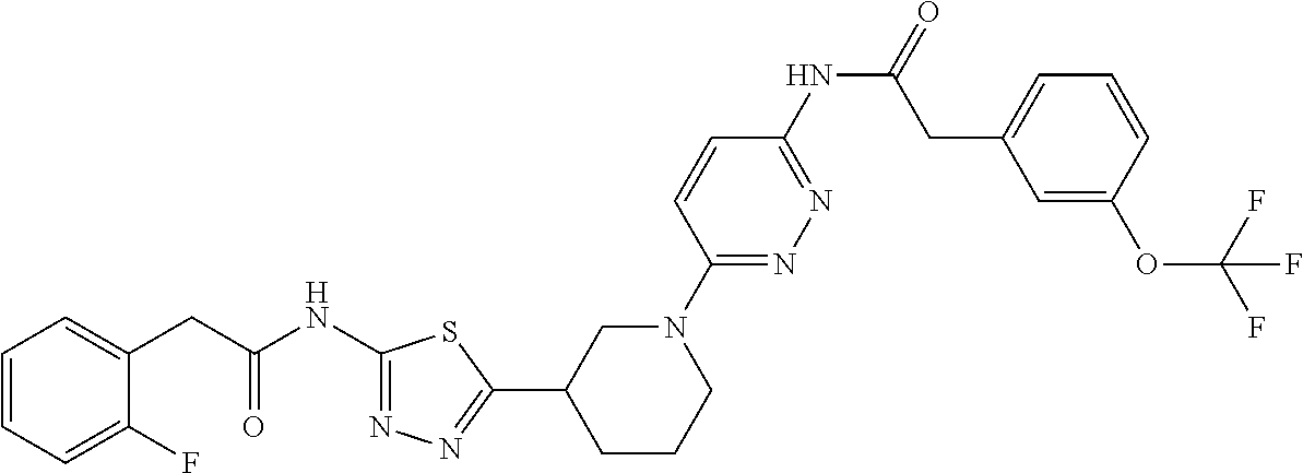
C1(NC(CC2=CC=CC=C2F)=O)=NN=C(C2CCCN(C3=NN=C(NC(CC4=CC=CC(OC(F)(F)F)=C4)=O)C=C3)C2)S1
